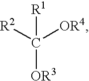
[R2]C([OR4])([R1])[OR3]
